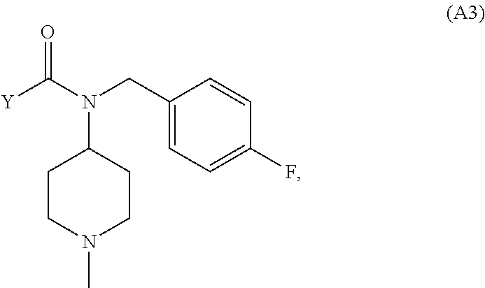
C1=CC(CN(C2CCN(C)CC2)C([Y])=O)=CC=C1F
